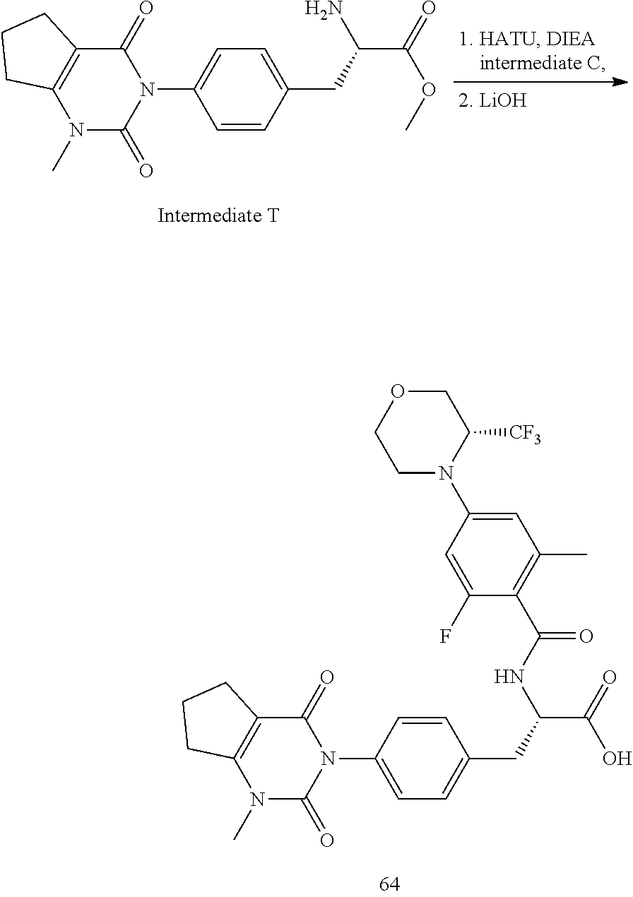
C1N(C2=CC(C)=C(C(NC(CC3=CC=C(N4C(=O)C5=C(N(C)C4=O)CCC5)C=C3)C(=O)O)=O)C(F)=C2)C([CF3])COC1.NC(CC1=CC=C(N2C(=O)C3=C(N(C)C2=O)CCC3)C=C1)C(=O)OC
